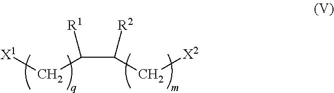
[X1]CC([R1])C([R2])C[X2]
